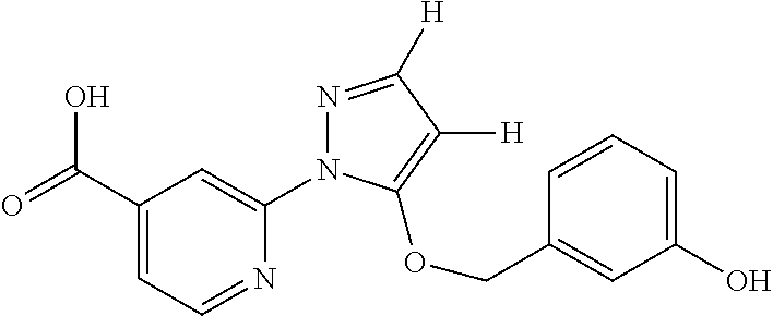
C1(C(=O)O)=CC=NC(N2N=C([H])C([H])=C2OCC2=CC(O)=CC=C2)=C1
